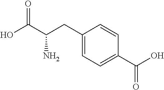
C1(CC(C(O)=O)N)=CC=C(C(O)=O)C=C1
